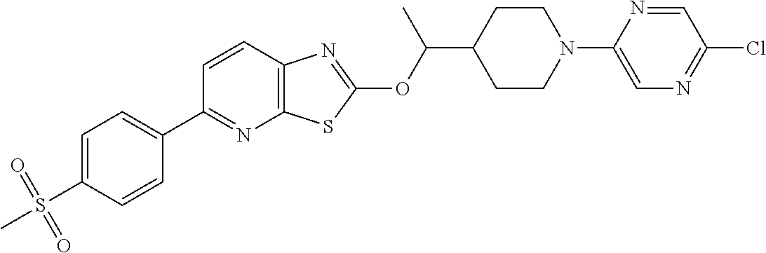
C1=CC2=C(N=C1C1=CC=C(S(C)(=O)=O)C=C1)SC(OC(C1CCN(C3=CN=C(Cl)C=N3)CC1)C)=N2
